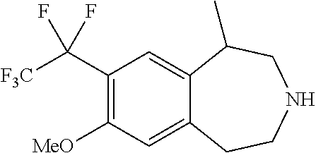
C1(C([F3C])(F)F)=C([MeO])C=C2C(=C1)C(C)CNCC2
